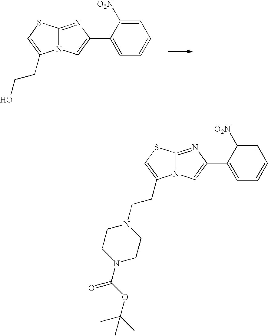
C12=NC(C3=CC=CC=C3[O2N])=CN1C(CCO)=CS2.C12=NC(C3=CC=CC=C3[O2N])=CN1C(CCN1CCN(C(=O)OC(C)(C)C)CC1)=CS2
